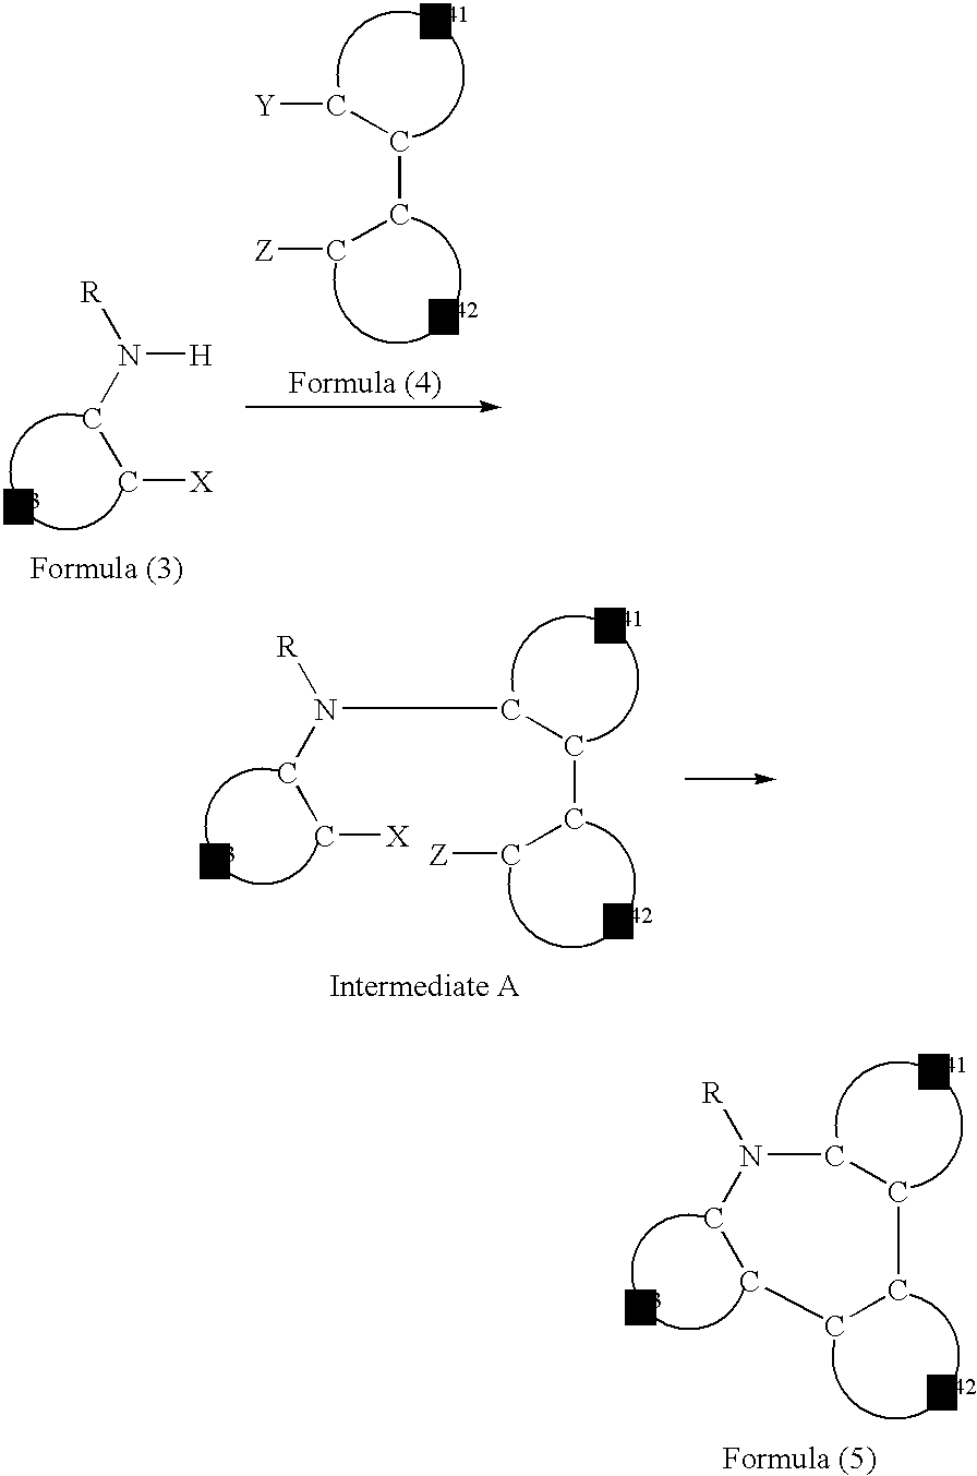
[R]N(CC[X])[H].C(CCC[Z])[Y].[R]N(CC[X])CCCC[Z].[R]N1CCCCCC1
